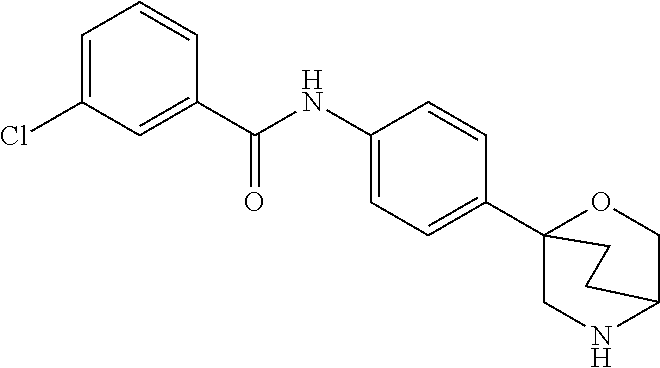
C1=C(C23CNC(CO2)CC3)C=CC(NC(=O)C2=CC(Cl)=CC=C2)=C1
